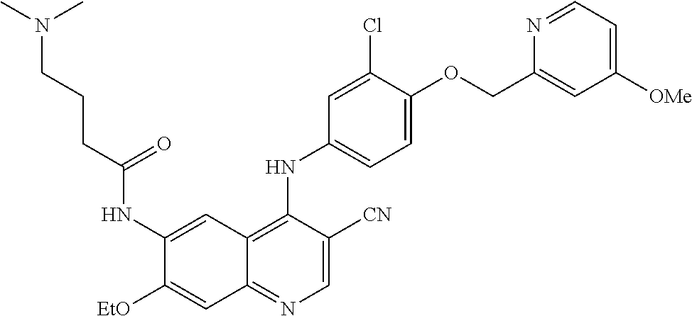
C1=C([CN])C(NC2=CC=C(OCC3=CC([OMe])=CC=N3)C(Cl)=C2)=C2C(=N1)C=C([EtO])C(NC(CCCN(C)C)=O)=C2
